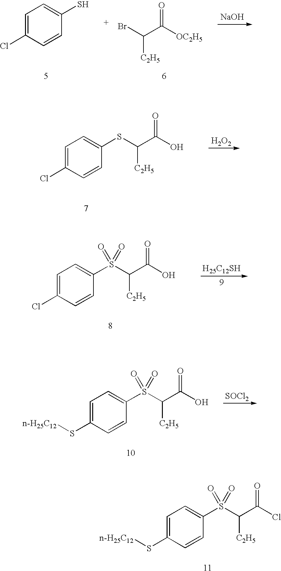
C1=C(Cl)C=CC(S)=C1.[NaOH].BrC(C([OC2H5])=O)[C2H5].C1=C(Cl)C=CC(SC(C(O)=O)[C2H5])=C1.[H2O2].C1=C(Cl)C=CC(S(C(C(O)=O)[C2H5])(=O)=O)=C1.[H25C12SH].C1=C(S[n-H25C12])C=CC(S(C(C(O)=O)[C2H5])(=O)=O)=C1.[SOCl2].C1=C(S[n-H25C12])C=CC(S(C(C(Cl)=O)[C2H5])(=O)=O)=C1
